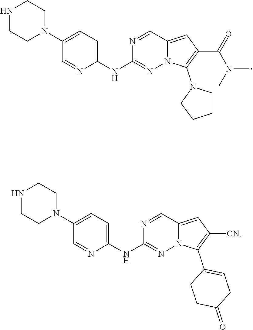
C1(N2CCNCC2)=CC=C(NC2=NN3C(=CC(C(=O)N(C)C)=C3N3CCCC3)C=N2)N=C1.C1(N2CCNCC2)=CC=C(NC2=NN3C(=CC([CN])=C3C3=CCC(=O)CC3)C=N2)N=C1
